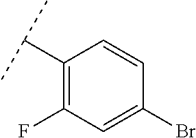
C1(C(C)C)=C(F)C=C(Br)C=C1
